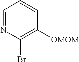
C1=NC(Br)=C([OMOM])C=C1
